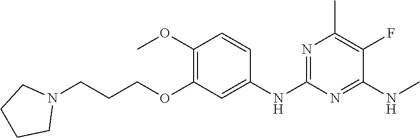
C1(NC)=NC(NC2=CC(OCCCN3CCCC3)=C(OC)C=C2)=NC(C)=C1F
